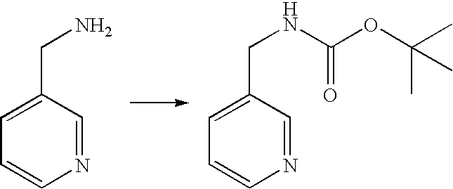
C1=CN=CC(CN)=C1.C1=CN=CC(CNC(=O)OC(C)(C)C)=C1
